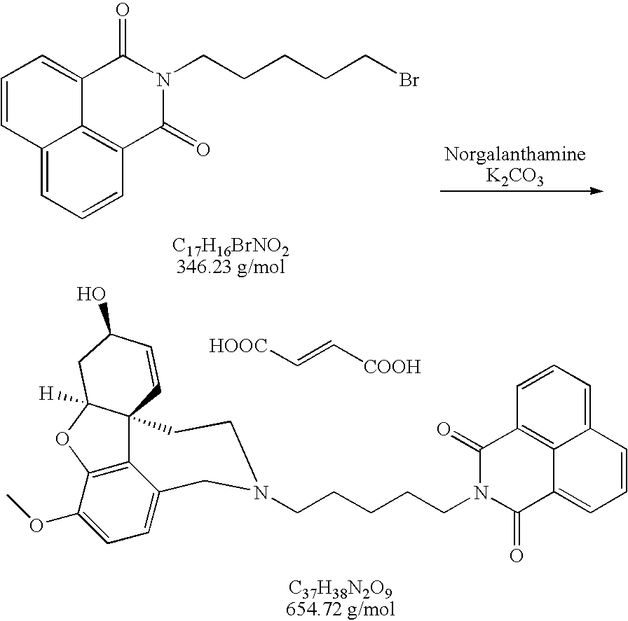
C12=CC=CC3=C1C(=CC=C2)C(=O)N(CCCCCBr)C3=O.C1=C2C3=C(C(OC)=C1)OC1([H])C3(C=CC(O)C1)CCN(CCCCCN1C(=O)C3=CC=CC4=CC=CC(=C34)C1=O)C2.[HOOC]C=C[COOH]
